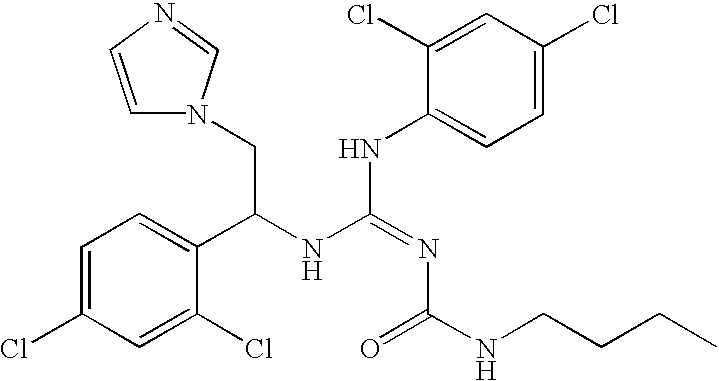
C(C(NC(NC1=CC=C(Cl)C=C1Cl)=NC(NCCCC)=O)C1=CC=C(Cl)C=C1Cl)N1C=CN=C1
